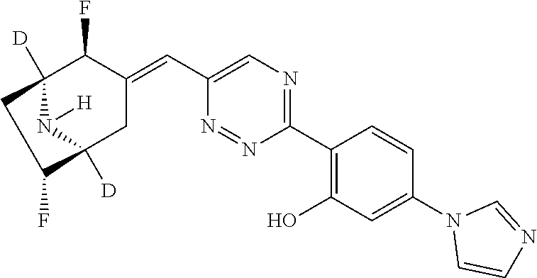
C1(C2=C(O)C=C(N3C=CN=C3)C=C2)=NC=C(C=C2C(F)C3([D])N([H])C([D])(C2)C(F)C3)N=N1
